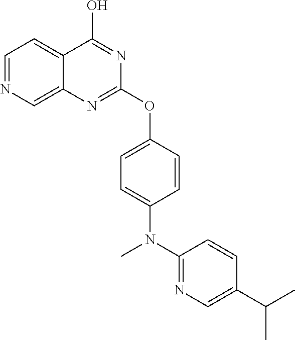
C12=CC=NC=C1N=C(OC1=CC=C(N(C3=NC=C(C(C)C)C=C3)C)C=C1)N=C2O
